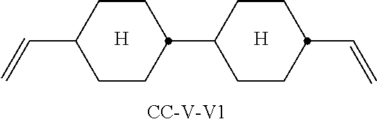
C(C1CCC(C2CCC(C=C)CC2)CC1)=C.[H].[H].[CC-V-V1]
